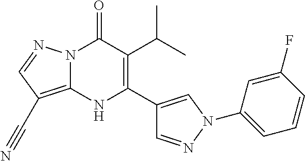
N12C(=C(C#N)C=N1)NC(C1=CN(C3=CC=CC(F)=C3)N=C1)=C(C(C)C)C2=O
